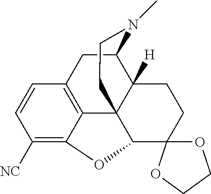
C1=CC([NC])=C2C3=C1CC1C4([H])C3(CCN1C)C(O2)C1(CC4)OCCO1
